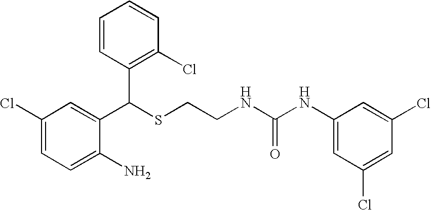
C1(C(SCCNC(NC2=CC(Cl)=CC(Cl)=C2)=O)C2=C(Cl)C=CC=C2)=CC(Cl)=CC=C1N
